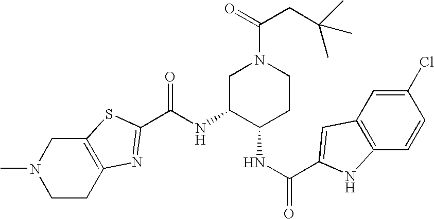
C12=C(CCN(C)C1)N=C(C(NC1C(NC(=O)C3=CC4=C(C=CC(Cl)=C4)N3)CCN(C(=O)CC(C)(C)C)C1)=O)S2
